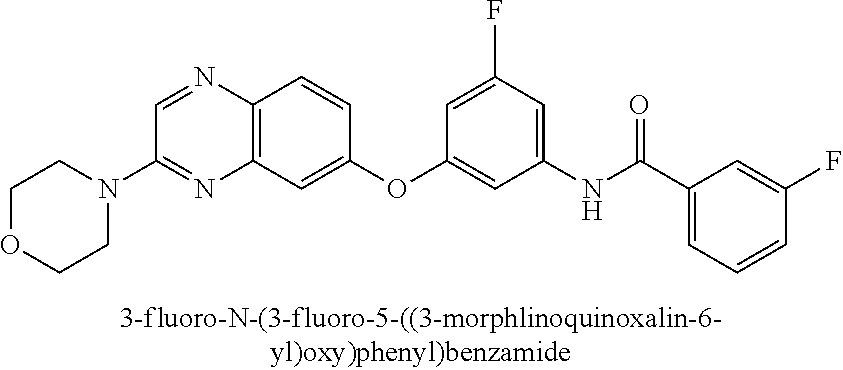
C12=C(C=C(OC3=CC(NC(C4=CC=CC(F)=C4)=O)=CC(F)=C3)C=C1)N=C(N1CCOCC1)C=N2
